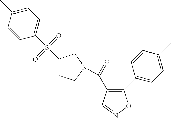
C1(S(C2=CC=C(C)C=C2)(=O)=O)CCN(C(=O)C2=C(C3=CC=C(C)C=C3)ON=C2)C1
